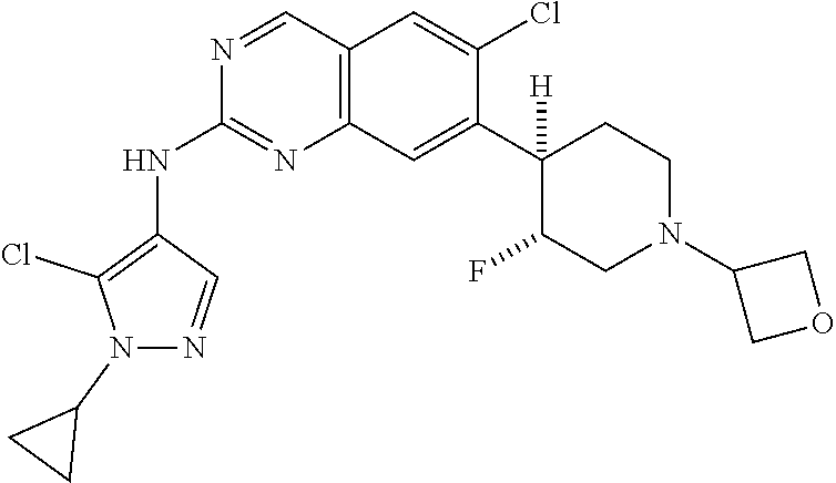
C12=C(C=C(C3([H])C(F)CN(C4COC4)CC3)C(Cl)=C1)N=C(NC1=C(Cl)N(C3CC3)N=C1)N=C2
